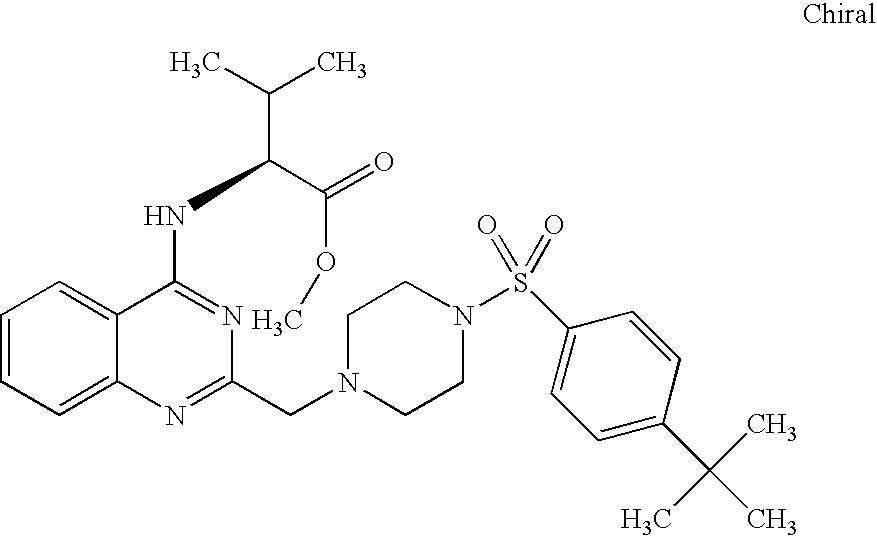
C1=CC=C2C(=C1)C(NC(C(C)C)C(=O)OC)=NC(CN1CCN(S(=O)(=O)C3=CC=C(C(C)(C)C)C=C3)CC1)=N2
